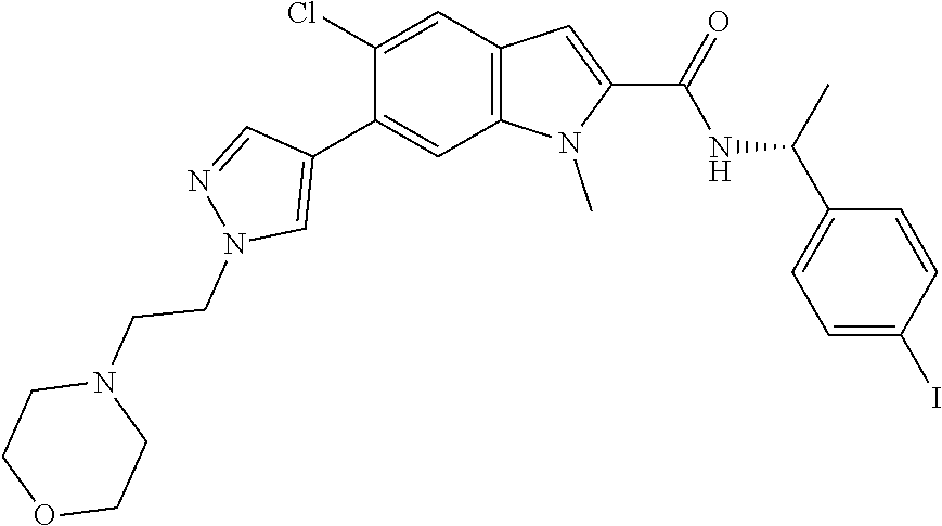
C12=C(N(C)C(C(=O)NC(C3=CC=C(I)C=C3)C)=C1)C=C(C1=CN(CCN3CCOCC3)N=C1)C(Cl)=C2
